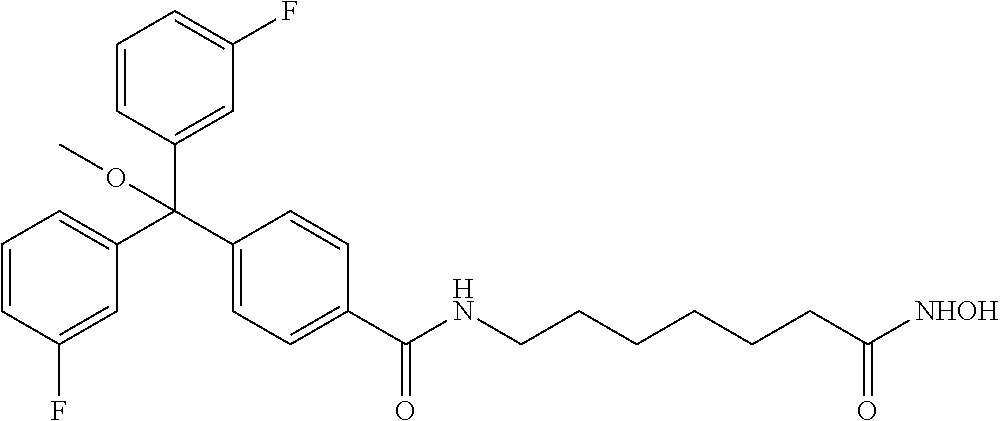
C1=CC=C(C(C2=CC=C(C(NCCCCCCC([NHOH])=O)=O)C=C2)(C2=CC(F)=CC=C2)OC)C=C1F
